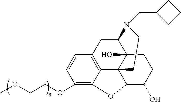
C1(OCCOC)=C2C3=C(C=C1)CC1C4(O)C3(C(C(O)CC4)O2)CCN1CC1CCC1
